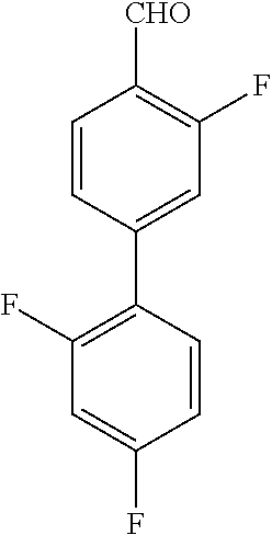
C1=C(F)C=CC(C2=CC(F)=C([CHO])C=C2)=C1F
